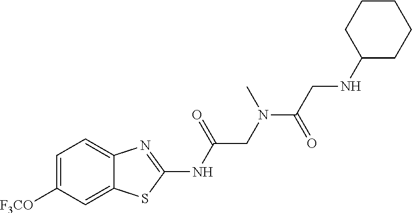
C(CN(C(CNC1CCCCC1)=O)C)(NC1=NC2=CC=C([F3CO])C=C2S1)=O
